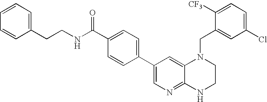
N(C(C1=CC=C(C2=CN=C3C(=C2)N(CC2=CC(Cl)=CC=C2[CF3])CCN3)C=C1)=O)CCC1=CC=CC=C1
